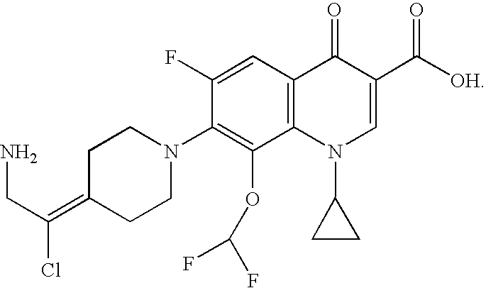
C1(F)=CC2=C(C(OC(F)F)=C1N1CCC(=C(CN)Cl)CC1)N(C1CC1)C=C(C([OH])=O)C2=O
